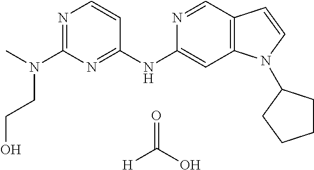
N1=C(N(CCO)C)N=C(NC2=CC3=C(C=N2)C=CN3C2CCCC2)C=C1.O=C(O)[H]
